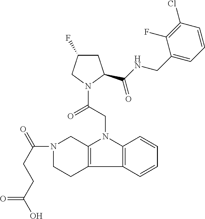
C1C(F)CN(C(=O)CN2C3=C(C4=C2C=CC=C4)CCN(C(CCC(O)=O)=O)C3)C1C(=O)NCC1=CC=CC(Cl)=C1F
